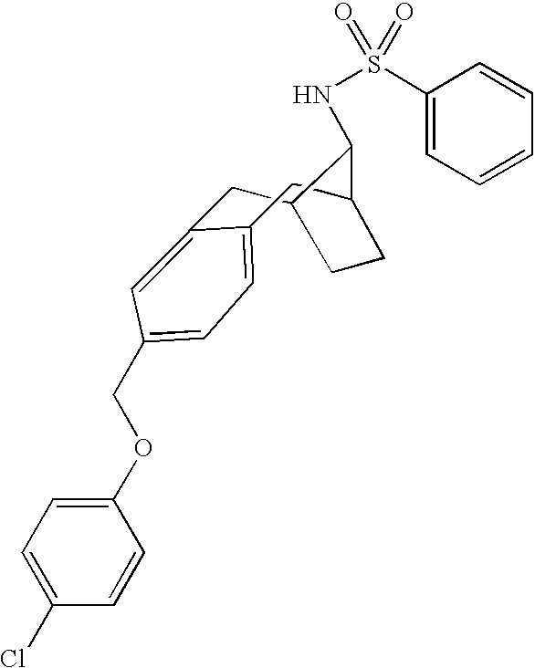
C1C2CCC(CC3=CC=C(COC4=CC=C(Cl)C=C4)C=C13)C2NS(C1=CC=CC=C1)(=O)=O
